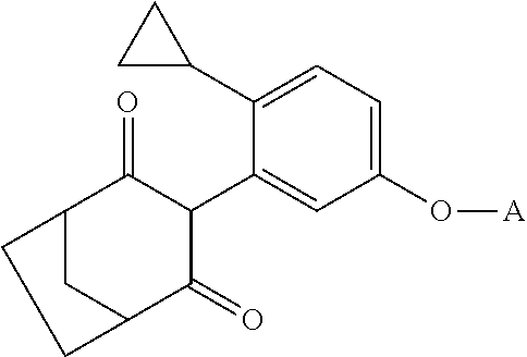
C1(O[A])=CC=C(C2CC2)C(C2C(=O)C3CC(C2=O)CC3)=C1
